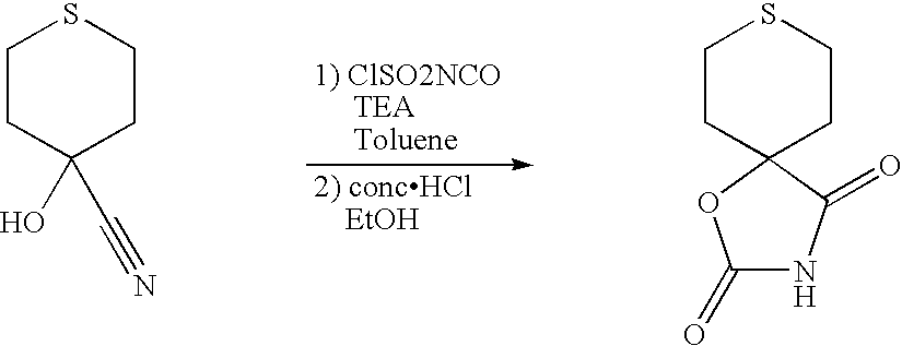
C1CC(O)(C#N)CCS1.C1CC2(CCS1)OC(=O)NC2=O
